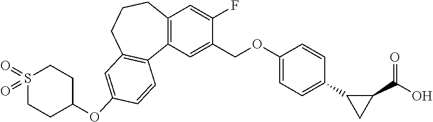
C12=C(C=C(COC3=CC=C(C4C(C(O)=O)C4)C=C3)C(F)=C1)C1=C(CCC2)C=C(OC2CCS(=O)(=O)CC2)C=C1
